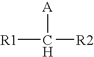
[R1]C([R2])[A]
